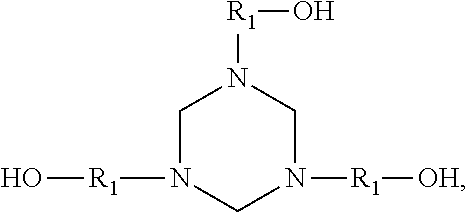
C1N([R1]O)CN([R1][OH])CN1[R1]O
